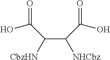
C(C(C(O)=O)[NHCbz])([CbzHN])C(O)=O
